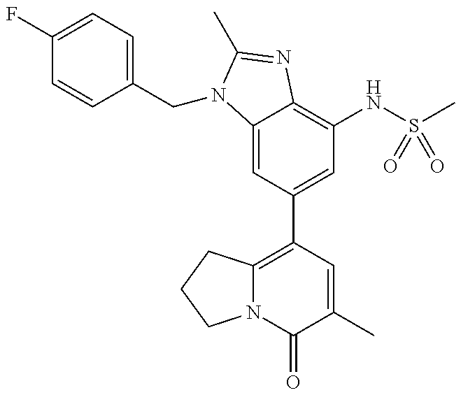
C1=C2C(=C(NS(C)(=O)=O)C=C1C1=C3N(C(=O)C(C)=C1)CCC3)N=C(C)N2CC1=CC=C(F)C=C1
